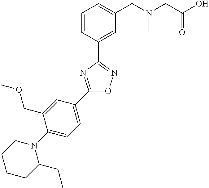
C1=CC(C2=NOC(C3=CC=C(N4CCCCC4CC)C(COC)=C3)=N2)=CC(CN(CC(O)=O)C)=C1
